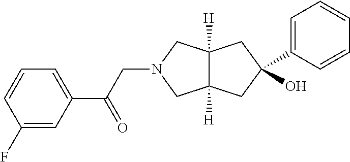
C(N1CC2([H])C([H])(C1)CC(O)(C1=CC=CC=C1)C2)C(C1=CC=CC(F)=C1)=O
